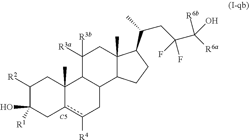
C1([R2])C([R1])(O)Cc2c([R4])CC3C(C2(C)C1)C([R3b])([R3a])CC1(C)C3CCC1C(C)CC(C([R6a])(O)[R6b])(F)F.[C5]
